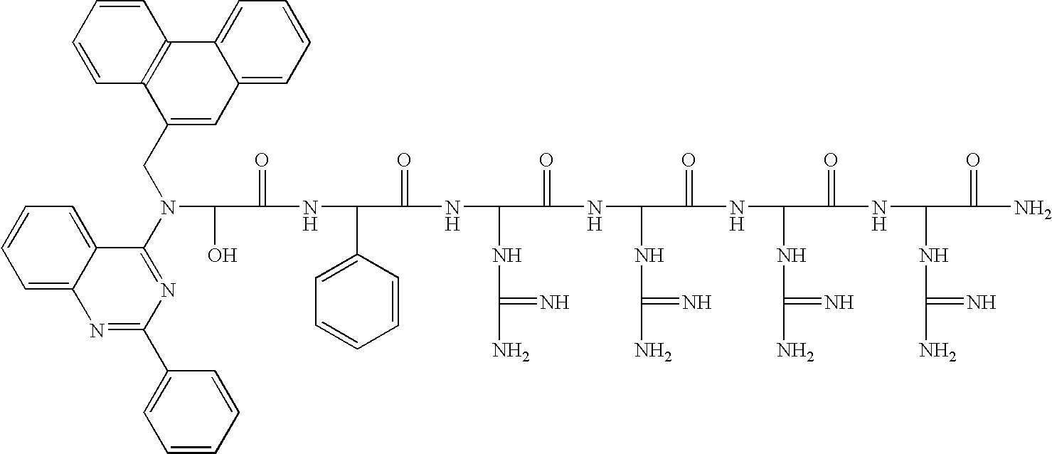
OC(C(=O)NC(C1=CC=CC=C1)C(=O)NC(NC(N)=N)C(=O)NC(NC(N)=N)C(=O)NC(NC(N)=N)C(=O)NC(NC(N)=N)C(=O)N)N(C1=NC(C2=CC=CC=C2)=NC2=CC=CC=C12)CC1=CC2=CC=CC=C2C2=C1C=CC=C2
